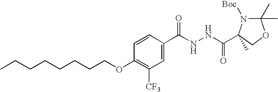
C1=CC(C(NNC(=O)C2(C)N([Boc])C(C)(C)OC2)=O)=CC([CF3])=C1OCCCCCCCC
